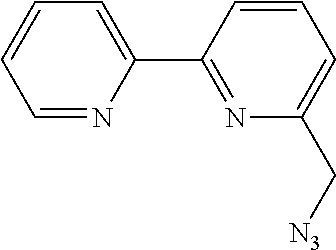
C1=CC=NC(C2=NC(C[N3])=CC=C2)=C1
